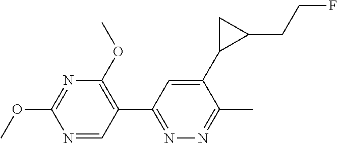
C1(OC)=C(C2=NN=C(C)C(C3C(CCF)C3)=C2)C=NC(OC)=N1
